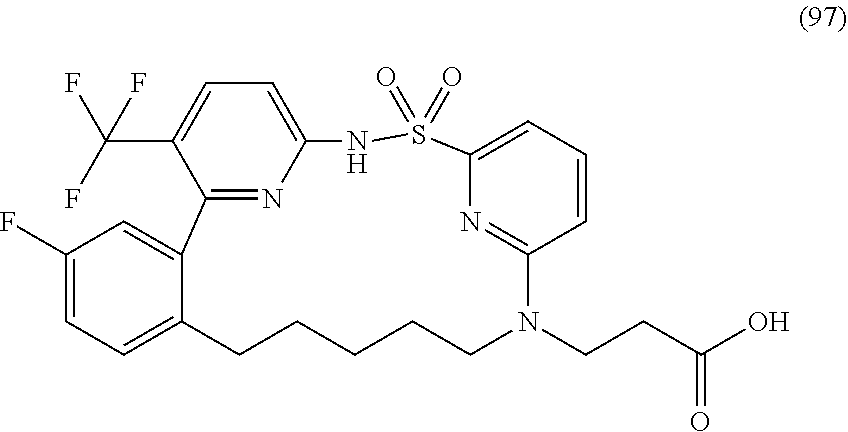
O=S1(=O)C2=CC=CC(=N2)N(CCC(O)=O)CCCCCC2=CC=C(F)C=C2C2=NC(=CC=C2C(F)(F)F)N1
